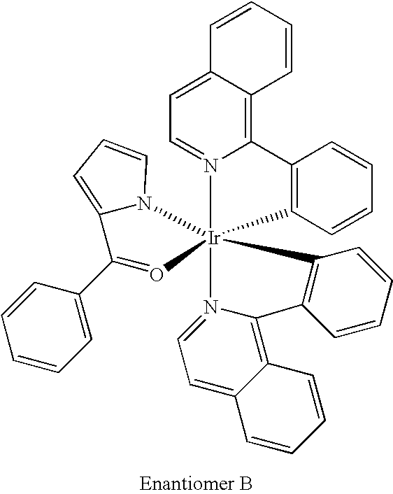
C12=C3N(=CC=C1C=CC=C2)[Ir]12(N4C(=CC=C4)C(C4=CC=CC=C4)=O1)(N1=CC=C4C(=C1C1=C2C=CC=C1)C=CC=C4)C1=C3C=CC=C1
